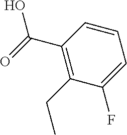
C1=CC(C(=O)O)=C(CC)C(F)=C1
